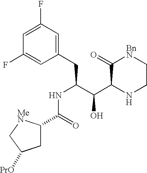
C1C(C(NC(CC2=CC(F)=CC(F)=C2)C(C2NCC[BnN]C2=O)O)=O)[MeN]CC1[PrO]
